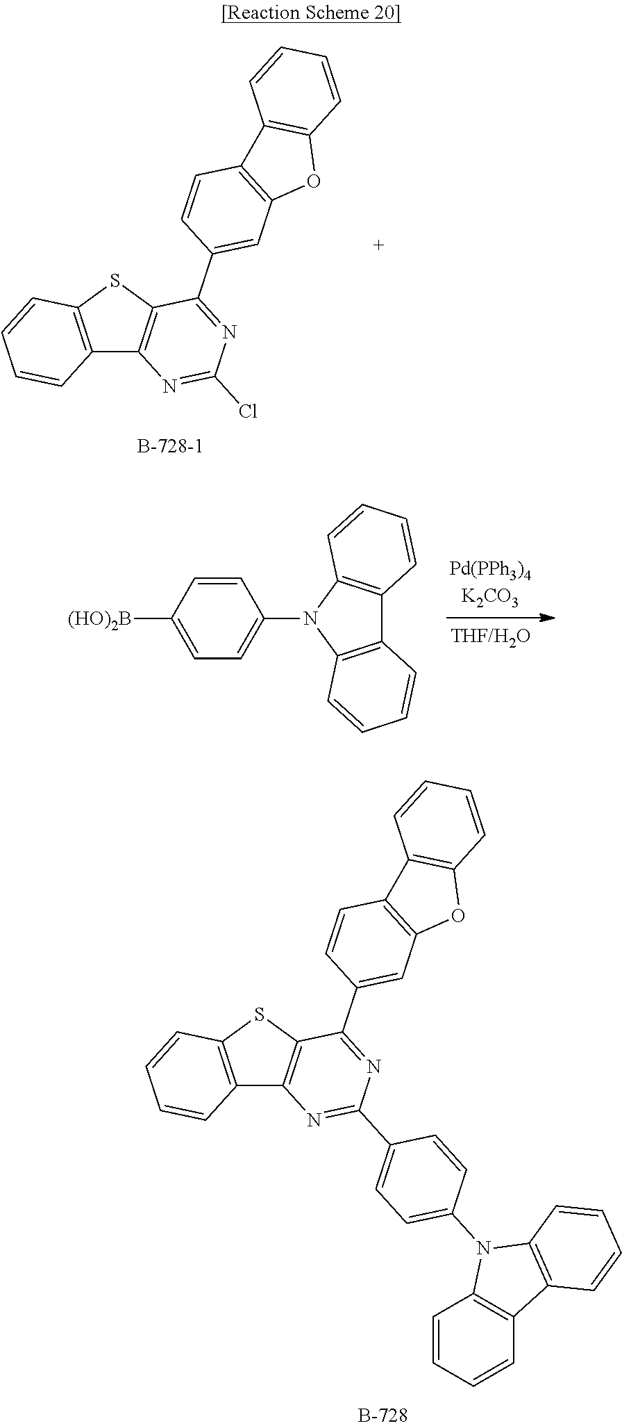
C12=C(SC3=C1C=CC=C3)C(C1=CC3=C(C=C1)C1=C(O3)C=CC=C1)=NC(Cl)=N2.C1=CC([(HO)2B])=CC=C1N1C2=C(C3=C1C=CC=C3)C=CC=C2.C12=C(SC3=C1C=CC=C3)C(C1=CC3=C(C=C1)C1=C(O3)C=CC=C1)=NC(C1=CC=C(N3C4=C(C5=C3C=CC=C5)C=CC=C4)C=C1)=N2
